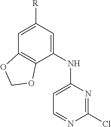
C1=C([R])C=C(NC2=CC=NC(Cl)=N2)C2=C1OCO2
